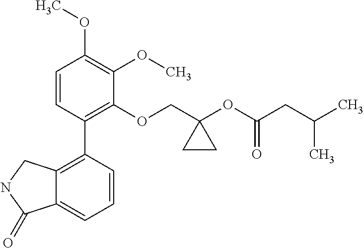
C1=CC(C2=C3C(=CC=C2)C(=O)NC3)=C(OCC2(OC(CC(C)C)=O)CC2)C(OC)=C1OC
